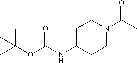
C1C(NC(OC(C)(C)C)=O)CCN(C(C)=O)C1
